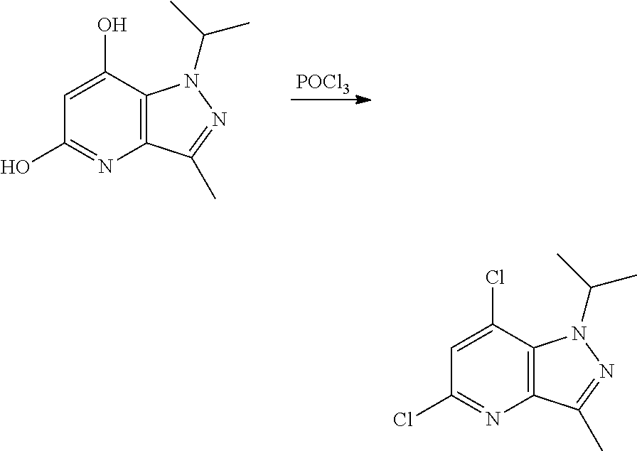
C12=C(C(C)=NN1C(C)C)N=C(Cl)C=C2Cl.C12=C(C(C)=NN1C(C)C)N=C(O)C=C2O.[POCl3]
